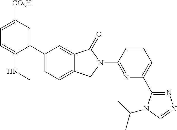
C1(C2=CC=C3C(=C2)C(=O)N(C2=NC(C4=NN=CN4C(C)C)=CC=C2)C3)=CC([CO2H])=CC=C1NC
